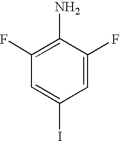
C1(F)=C(N)C(F)=CC(I)=C1
